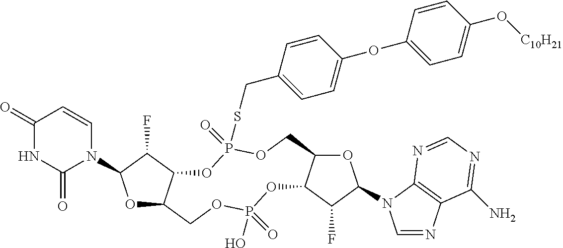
O1C2C(C(F)C1N1C=CC(=O)NC1=O)OP(=O)(SCC1=CC=C(OC3=CC=C(O[C10H21])C=C3)C=C1)OCC1C(OP(O)(=O)OC2)C(F)C(N2C=NC3=C2N=CN=C3N)O1
